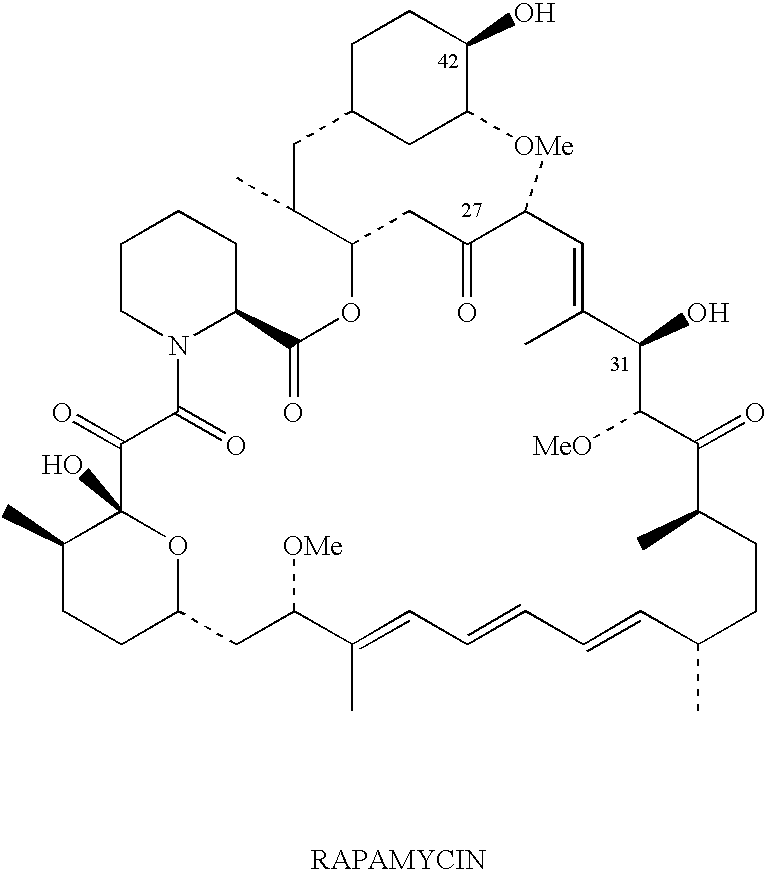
C1(C)CCC2OC1(O)C(=O)C(=O)N1C(CCCC1)C(=O)OC1CC(=O)C(C=C(C)C(O)C([MeO])C(=O)C(C)CCC(C)C=CC=CC=C(C)C([OMe])C2)[OMe]C2CC(CC1C)CCC2O
